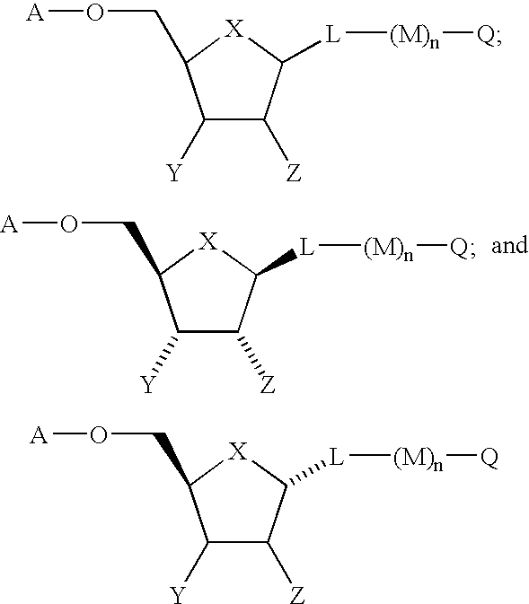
C1([Y])C([Z])C([L][(M)n][Q])[X]C1CO[A].C1([Y])C([Z])C([L][(M)n][Q])[X]C1CO[A].C1([Y])C([Z])C([L][(M)n][Q])[X]C1CO[A]
